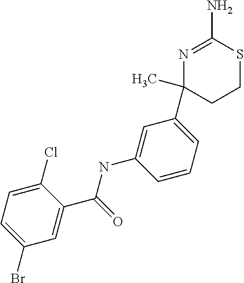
C1(Br)=CC=C(Cl)C(C(=O)NC2=CC(C3(C)CCSC(N)=N3)=CC=C2)=C1
